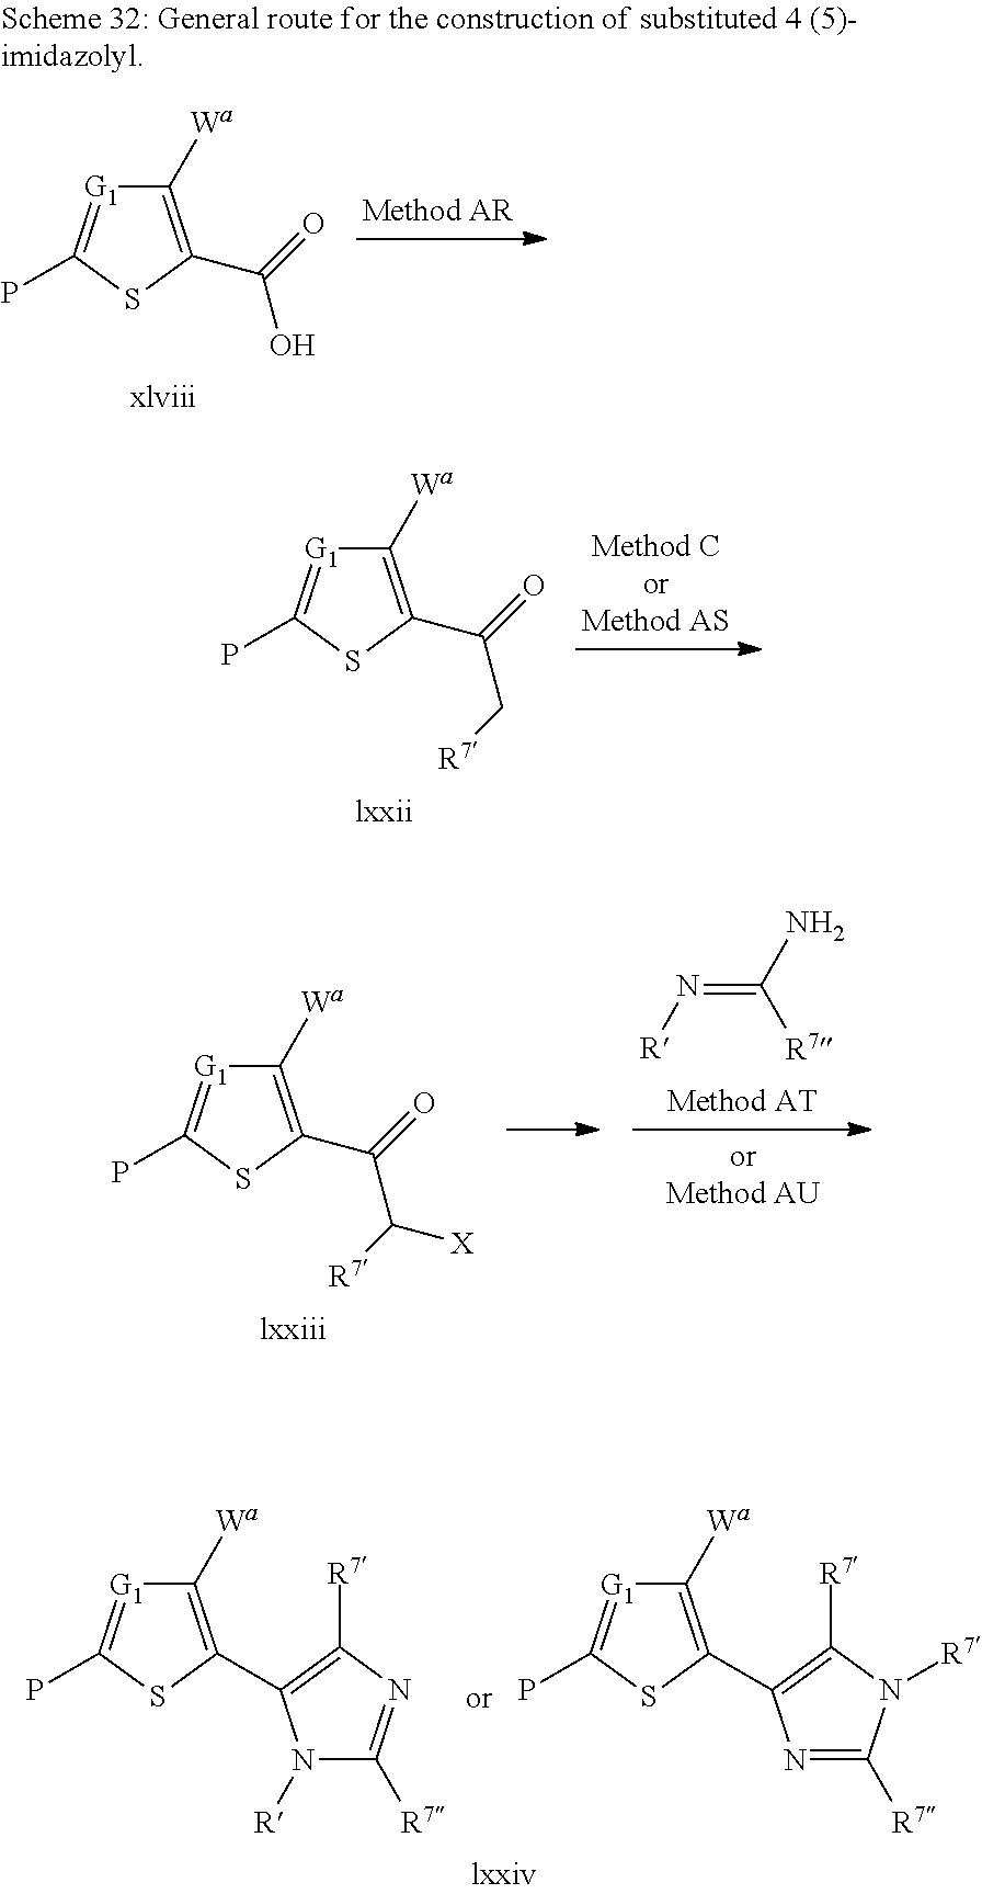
C1([Wa])=C(C(=O)C[R7])SC(P)=[G1]1.C1([Wa])=C(C(=O)O)SC(P)=[G1]1.C1([Wa])=C(C(=O)C([R7])[X])SC(P)=[G1]1.N(=C(N)[R7])[R].C1([Wa])=C(C2=C([R7])N([R7])C([R7])=N2)SC(P)=[G1]1.C1([Wa])=C(C2=C([R7])N=C([R7])N2[R])SC(P)=[G1]1
